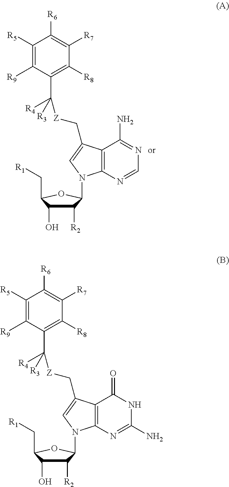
C1([R5])=C([R9])C(C([Z]CC2=CN(C3C([R2])C(O)C(C[R1])O3)C3=C2C(N)=NC=N3)([R4])[R3])=C([R8])C([R7])=C1[R6].C1([R5])=C([R9])C(C([Z]CC2=CN(C3C([R2])C(O)C(C[R1])O3)C3=C2C(=O)NC(N)=N3)([R4])[R3])=C([R8])C([R7])=C1[R6]
